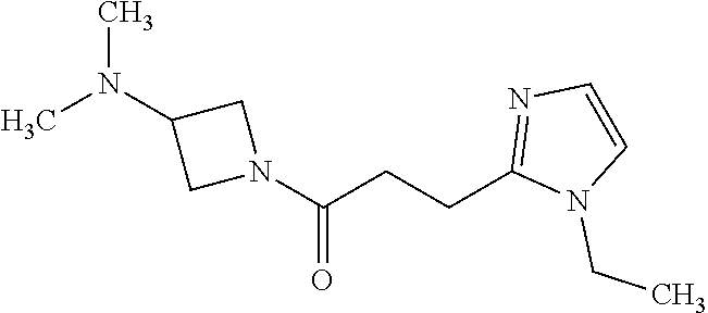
CN(C1CN(C(CCC2=NC=CN2CC)=O)C1)C
